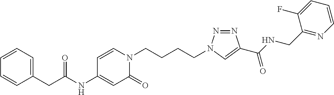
C(C(NC1=CC(=O)N(CCCCN2N=NC(C(NCC3=NC=CC=C3F)=O)=C2)C=C1)=O)C1=CC=CC=C1
